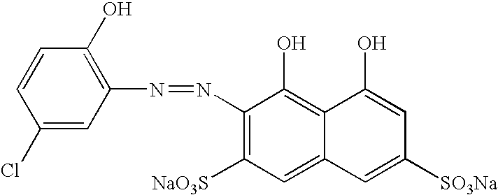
C1(N=NC2=C(O)C=CC(Cl)=C2)=C([NaO3S])C=C2C(=C1O)C(O)=CC([SO3Na])=C2
